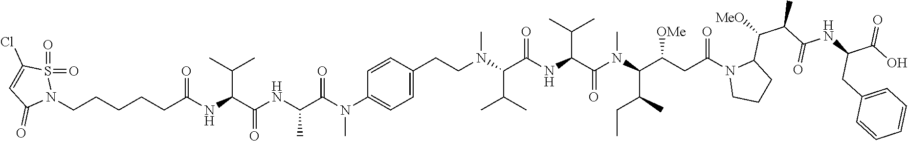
S1(=O)(=O)C(Cl)=CC(=O)N1CCCCCC(=O)NC(C(=O)NC(C(=O)N(C)C1=CC=C(CCN(C)C(C(C)C)C(NC(C(N(C)C(C(CC)C)C(CC(N2CCCC2C(C(C)C(NC(CC2=CC=CC=C2)C(=O)O)=O)[MeO])=O)[OMe])=O)C(C)C)=O)C=C1)C)C(C)C
